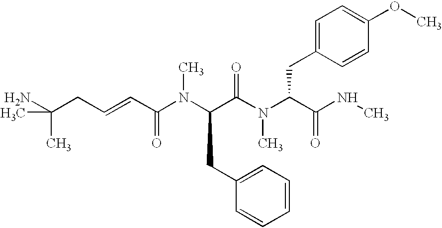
NC(CC=CC(N(C(C(N(C(C(NC)=O)CC1=CC=C(OC)C=C1)C)=O)CC1=CC=CC=C1)C)=O)(C)C
